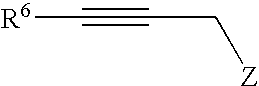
[R6]C#CC[Z]
